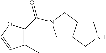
C1C2C(CN1C(=O)C1=C(C)C=CO1)CNC2
